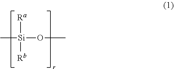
[Ra][Si](C)(OC)[Rb]
